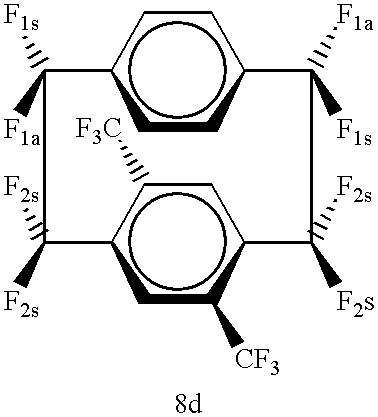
c1cc2ccc1C([F1a])([F1s])C([F2s])([F2s])c1cc([CF3])c(cc1[F3C])C([F2s])([F2s])C2([F1s])[F1a]
